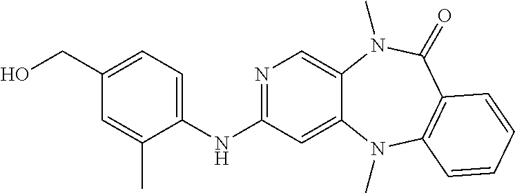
N1=C(NC2=CC=C(CO)C=C2C)C=C2C(=C1)N(C)C(=O)C1=C(N2C)C=CC=C1
